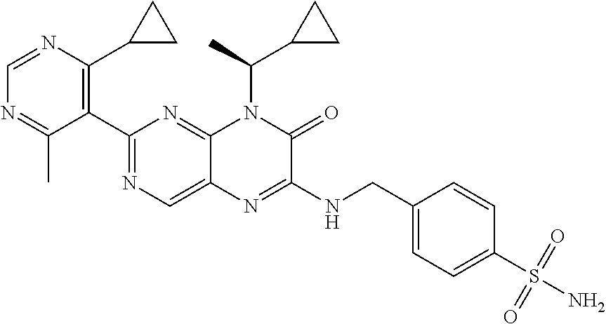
C1=NC(C2CC2)=C(C2=NC=C3C(=N2)N(C(C2CC2)C)C(=O)C(NCC2=CC=C(S(=O)(=O)N)C=C2)=N3)C(C)=N1
